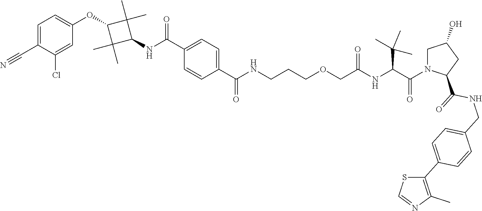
C(C(=O)N1CC(O)CC1C(NCC1=CC=C(C2=C(C)N=CS2)C=C1)=O)(C(C)(C)C)NC(COCCCNC(C1=CC=C(C(NC2C(C)(C)C(OC3=CC=C(C#N)C(Cl)=C3)C2(C)C)=O)C=C1)=O)=O
